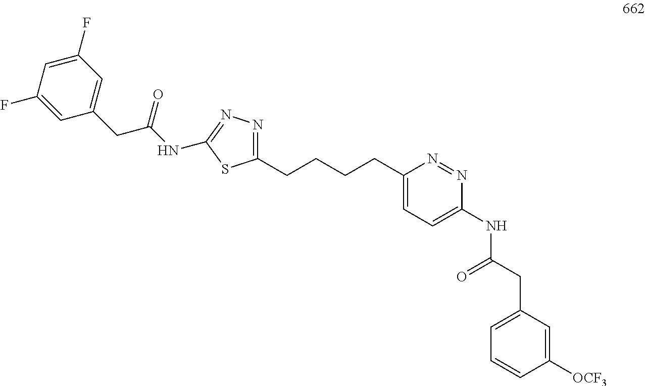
C1(CCCCC2=CC=C(NC(CC3=CC=CC([OCF3])=C3)=O)N=N2)=NN=C(NC(CC2=CC(F)=CC(F)=C2)=O)S1
